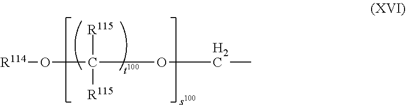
[R114]OC(OCC)([R115])[R115]
